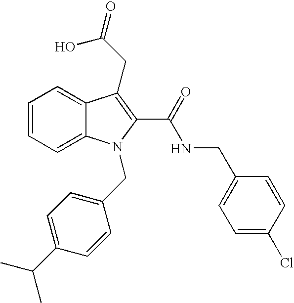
C1=CC=C2C(=C1)C(CC(=O)O)=C(C(=O)NCC1=CC=C(Cl)C=C1)N2CC1=CC=C(C(C)C)C=C1
